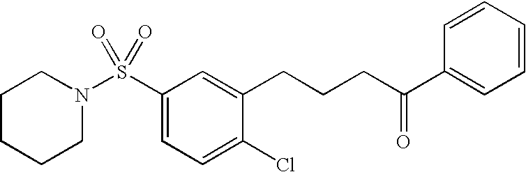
N1(S(C2=CC=C(Cl)C(CCCC(=O)C3=CC=CC=C3)=C2)(=O)=O)CCCCC1
